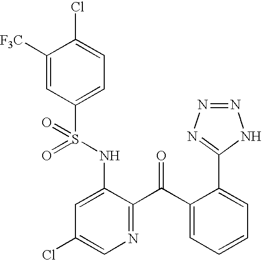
C1([F3C])=CC(S(NC2=CC(Cl)=CN=C2C(C2=CC=CC=C2C2=NN=NN2)=O)(=O)=O)=CC=C1Cl
